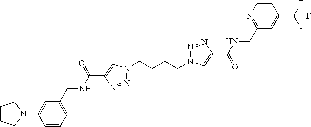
N1(CCCCN2N=NC(C(=O)NCC3=NC=CC(C(F)(F)F)=C3)=C2)N=NC(C(NCC2=CC=CC(N3CCCC3)=C2)=O)=C1
